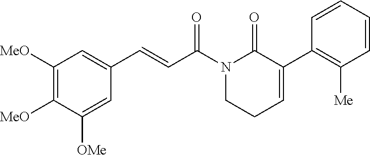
C1([MeO])=C([MeO])C([OMe])=CC(C=CC(N2CCC=C(C3=C([Me])C=CC=C3)C2=O)=O)=C1
